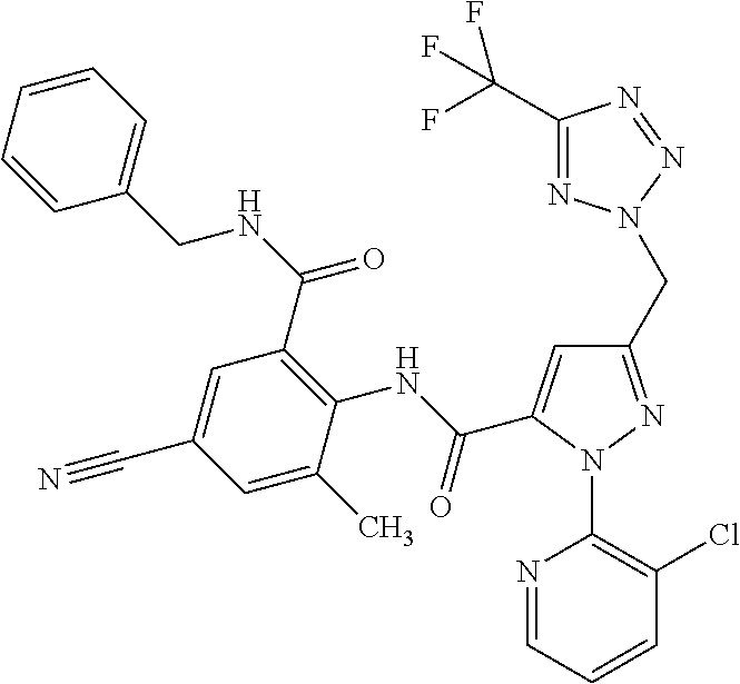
C1=CC=CC=C1CNC(=O)C1=C(NC(=O)C2=CC(CN3N=C(C(F)(F)F)N=N3)=NN2C2=C(Cl)C=CC=N2)C(C)=CC(C#N)=C1
